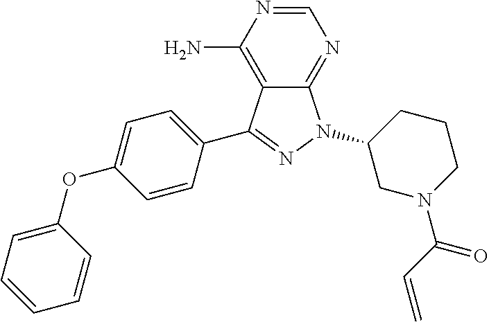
C1(N)=C2C(=NC=N1)N(C1CN(C(C=C)=O)CCC1)N=C2C1=CC=C(OC2=CC=CC=C2)C=C1
